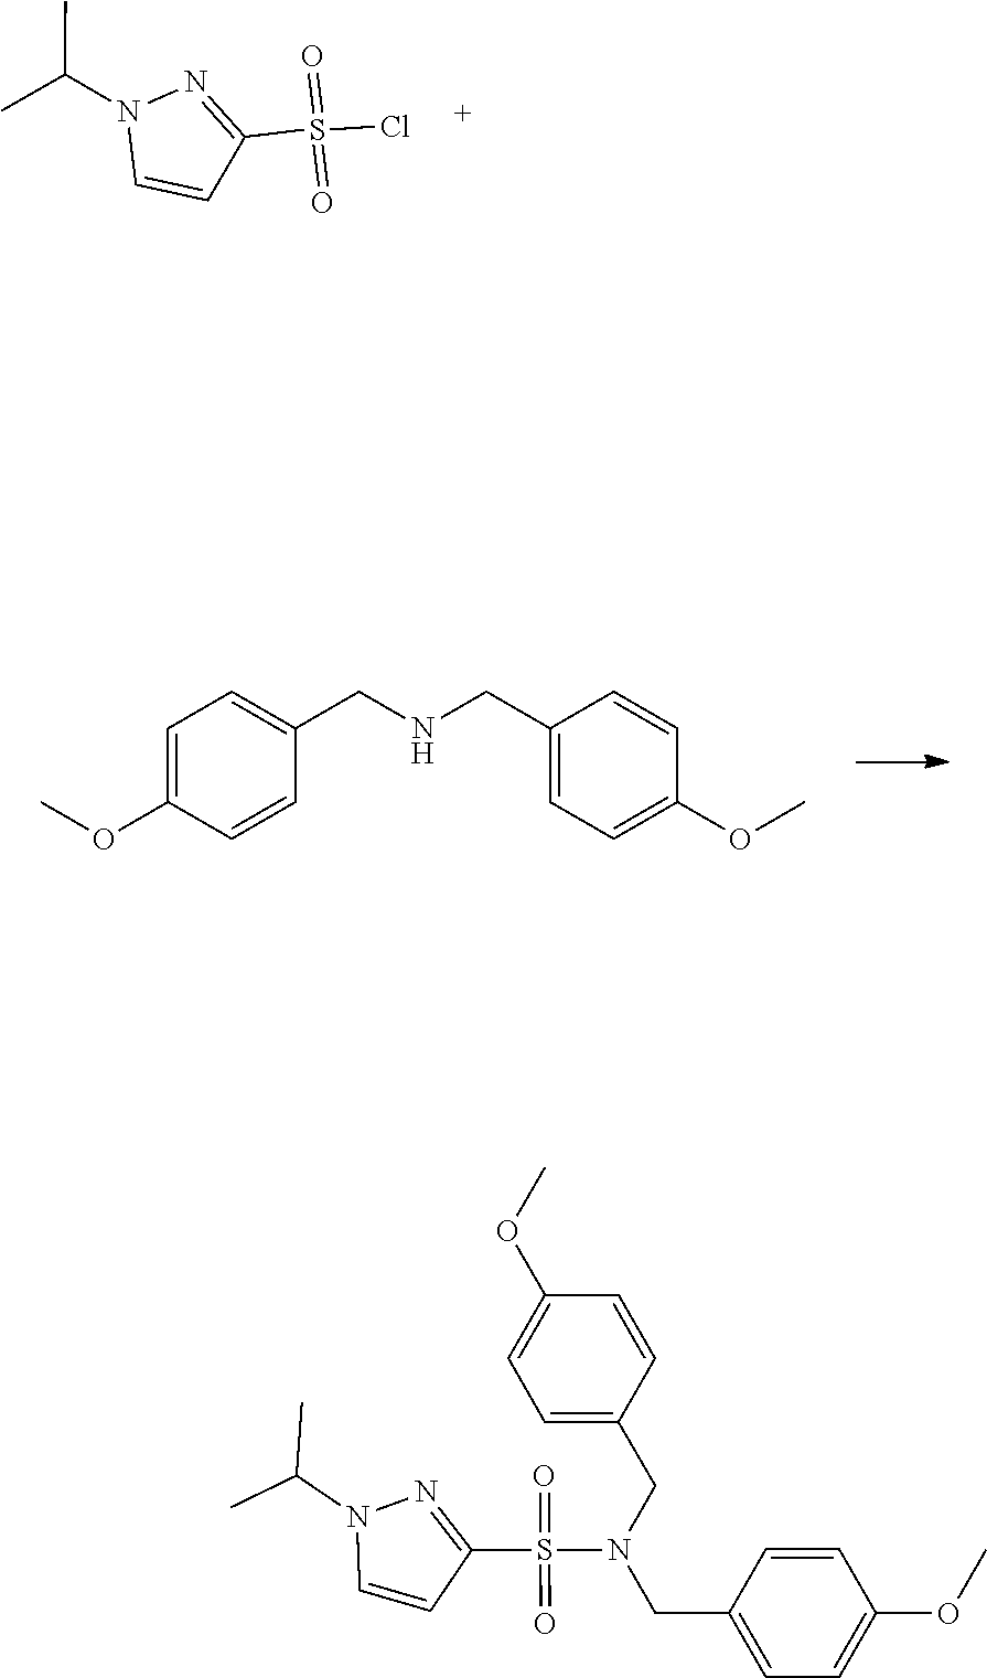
N1(C(C)C)C=CC(S(Cl)(=O)=O)=N1.C1=C(OC)C=CC(CNCC2=CC=C(OC)C=C2)=C1.N1(C(C)C)C=CC(S(N(CC2=CC=C(OC)C=C2)CC2=CC=C(OC)C=C2)(=O)=O)=N1
